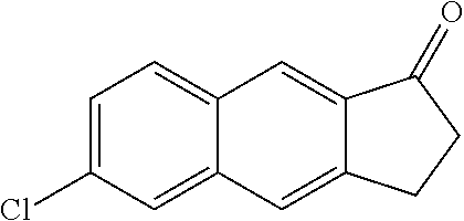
C1=C(Cl)C=C2C(=C1)C=C1C(=C2)CCC1=O
